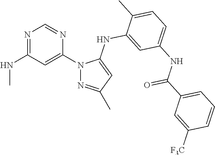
N1=C(NC)C=C(N2N=C(C)C=C2NC2=CC(NC(C3=CC=CC([F3C])=C3)=O)=CC=C2C)N=C1
